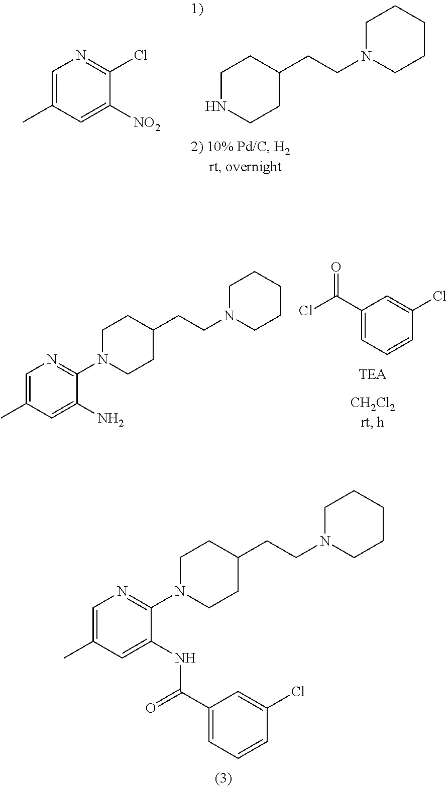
C1=C(C)C=C(NC(C2=CC=CC(Cl)=C2)=O)C(N2CCC(CCN3CCCCC3)CC2)=N1.N1CCC(CCN2CCCCC2)CC1.C1=C(C)C=C([NO2])C(Cl)=N1.C1=C(C)C=C(N)C(N2CCC(CCN3CCCCC3)CC2)=N1.O=C(C1=CC=CC(Cl)=C1)Cl
